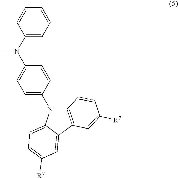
C1(N(C2=CC=C(N3C4=C(C5=CC([R7])=CC=C35)C=C([R7])C=C4)C=C2)C)=CC=CC=C1
